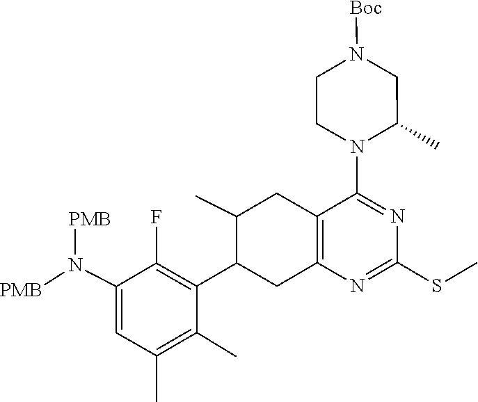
N(C1=CC(C)=C(C)C(C2C(C)CC3=C(N=C(SC)N=C3N3C(C)CN([Boc])CC3)C2)=C1F)([PMB])[PMB]
